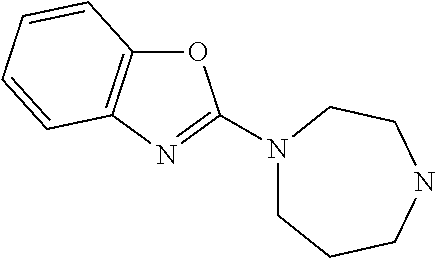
O1C2=C(N=C1N1CCCNCC1)C=CC=C2
